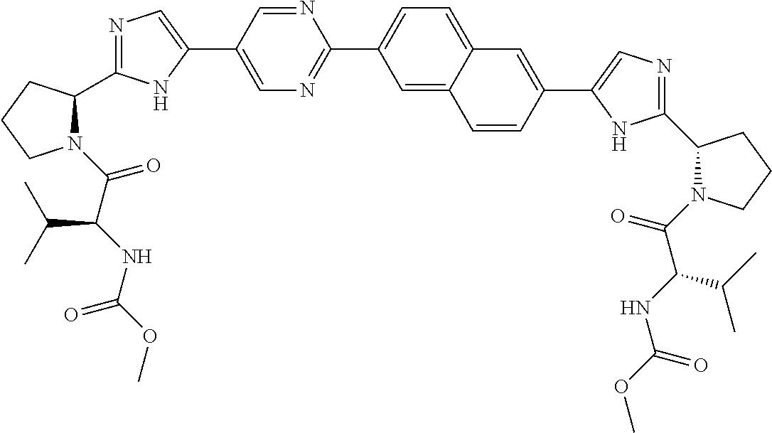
C1=C(C2=CN=C(C3N(C(C(NC(OC)=O)C(C)C)=O)CCC3)N2)C=NC(C2=CC=C3C(=C2)C=CC(C2=CN=C(C4N(C(C(NC(OC)=O)C(C)C)=O)CCC4)N2)=C3)=N1
